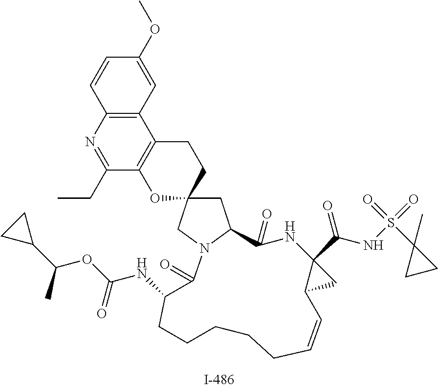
C1=CC2=C(C=C1OC)C1=C(C(CC)=N2)OC2(CC1)CC1N(C2)C(=O)C(NC(OC(C2CC2)C)=O)CCCCCC=CC2C(C(NS(C3(C)CC3)(=O)=O)=O)(C2)NC1=O
